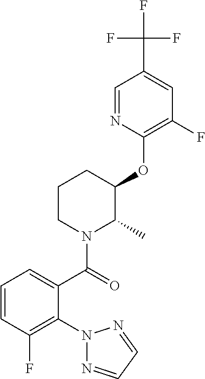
C1(C(N2C(C)C(OC3=C(F)C=C(C(F)(F)F)C=N3)CCC2)=O)=CC=CC(F)=C1N1N=CC=N1
